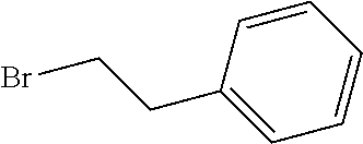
C1=CC=CC=C1CCBr
